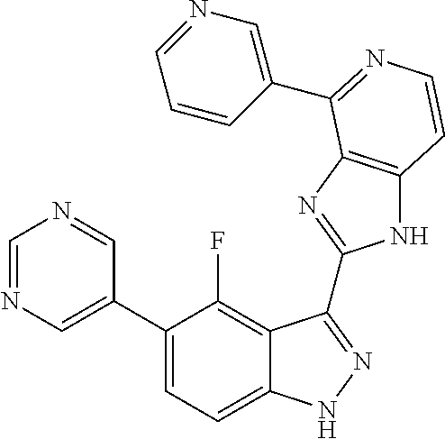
C1=C(C2=CC=C3C(=C2F)C(C2=NC4=C(N2)C=CN=C4C2=CN=CC=C2)=NN3)C=NC=N1
